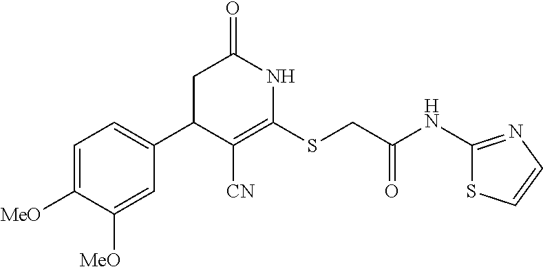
C1(C2C([CN])=C(SCC(NC3=NC=CS3)=O)NC(=O)C2)=CC=C([MeO])C([MeO])=C1
